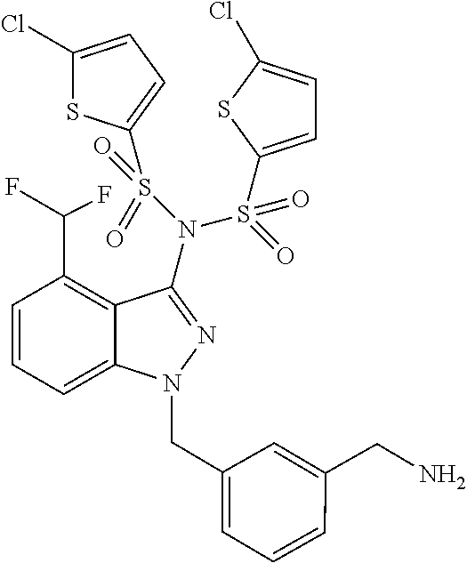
C1(Cl)=CC=C(S(=O)(N(S(=O)(C2=CC=C(Cl)S2)=O)C2=NN(CC3=CC=CC(CN)=C3)C3=CC=CC(C(F)F)=C32)=O)S1
